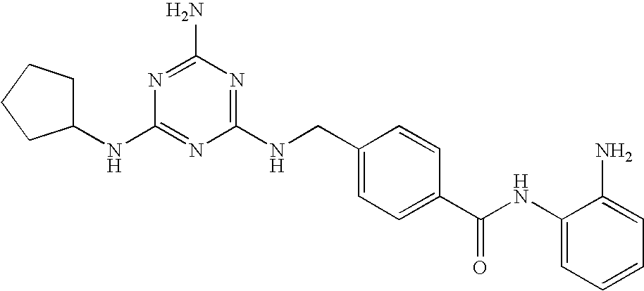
C1(NCC2=CC=C(C(NC3=CC=CC=C3N)=O)C=C2)=NC(N)=NC(NC2CCCC2)=N1
